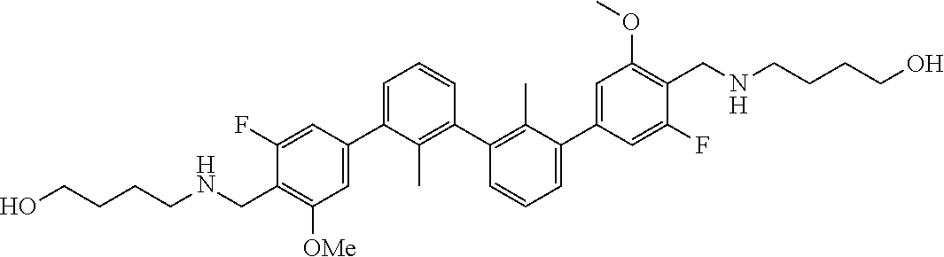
C1(C2=CC([OMe])=C(CNCCCCO)C(F)=C2)=CC=CC(C2=C(C)C(C3=CC(OC)=C(CNCCCCO)C(F)=C3)=CC=C2)=C1C
